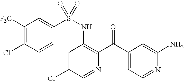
C1([F3C])=C(Cl)C=CC(S(NC2=C(C(C3=CC=NC(N)=C3)=O)N=CC(Cl)=C2)(=O)=O)=C1
